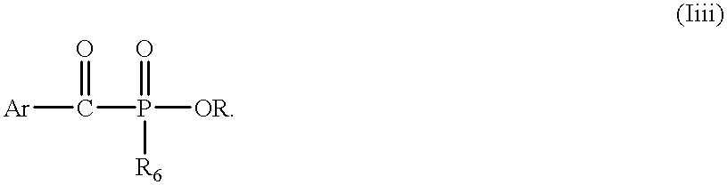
[Ar]C(P([OR])(=O)[R6])=O
